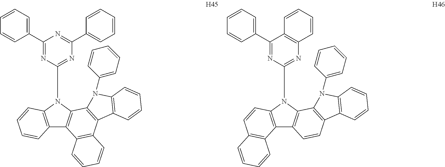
C1(C2=CC=CC=C2)=NC(C2=CC=CC=C2)=NC(N2C3=C(C4=C2C2=C(C5=C4C=CC=C5)C4=C(N2C2=CC=CC=C2)C=CC=C4)C=CC=C3)=N1.C12=C(C(C3=CC=CC=C3)=NC(N3C4=C(C5=C3C3=C(C=C5)C5=C(N3C3=CC=CC=C3)C=CC=C5)C3=C(C=C4)C=CC=C3)=N1)C=CC=C2
